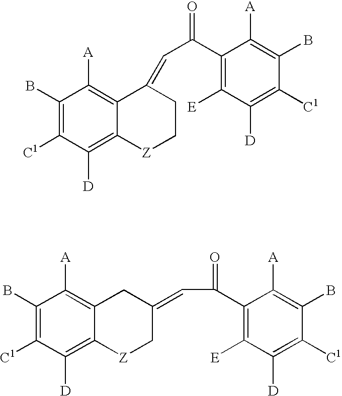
C1(B)=C([C1])C([D])=C2C(=C1[A])C(=CC(C1=C([E])C([D])=C([C1])C(B)=C1[A])=O)CC[Z]2.C1(B)=C([C1])C([D])=C2C(=C1[A])CC(=CC(C1=C([E])C([D])=C([C1])C(B)=C1[A])=O)C[Z]2
